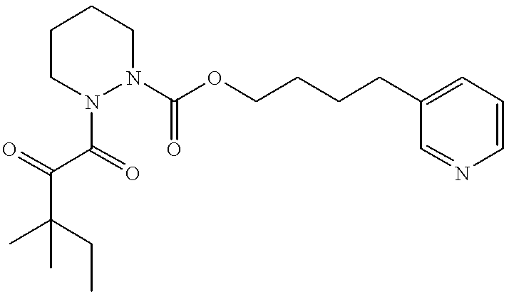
CC(CC)(C)C(=O)C(=O)N1CCCCN1C(OCCCCC1=CC=CN=C1)=O
